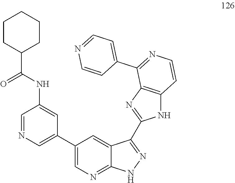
C1(C2=CN=CC(NC(C3CCCCC3)=O)=C2)=CN=C2C(=C1)C(C1=NC3=C(N1)C=CN=C3C1=CC=NC=C1)=NN2
